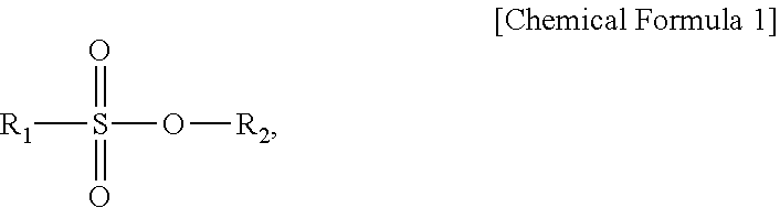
O=S([R1])(O[R2])=O
